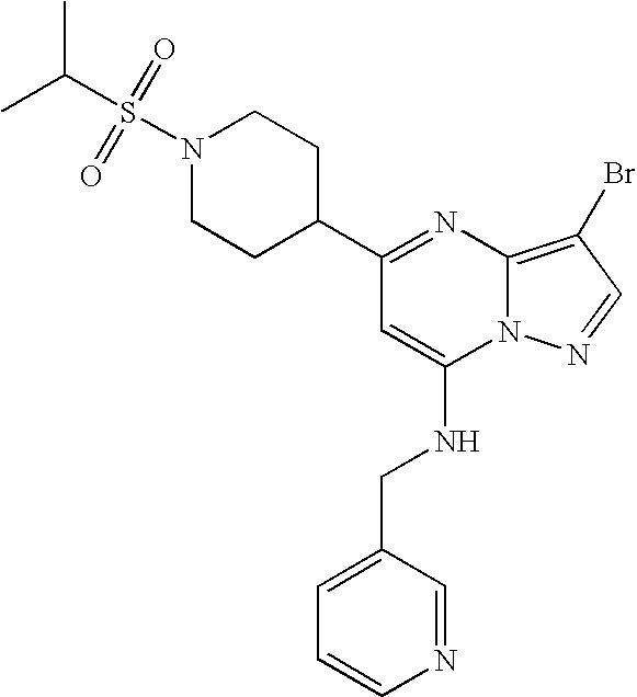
C1(C2CCN(S(=O)(=O)C(C)C)CC2)=NC2=C(Br)C=NN2C(NCC2=CC=CN=C2)=C1
